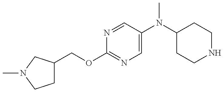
C(OC1=NC=C(N(C2CCNCC2)C)C=N1)C1CCN(C)C1
